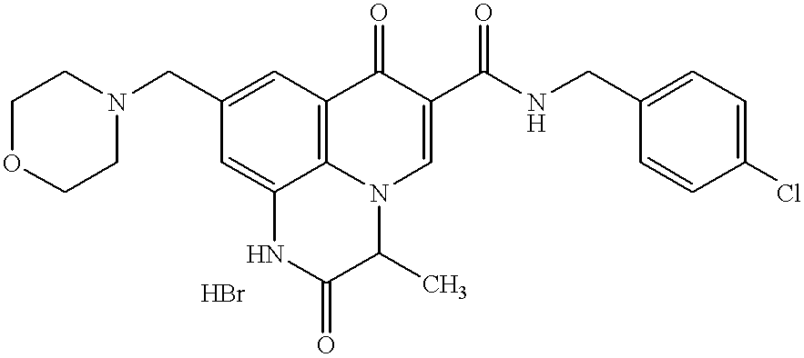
C1OCCN(CC2=CC3=C4C(=C2)NC(=O)C(C)N4C=C(C(NCC2=CC=C(Cl)C=C2)=O)C3=O)C1
